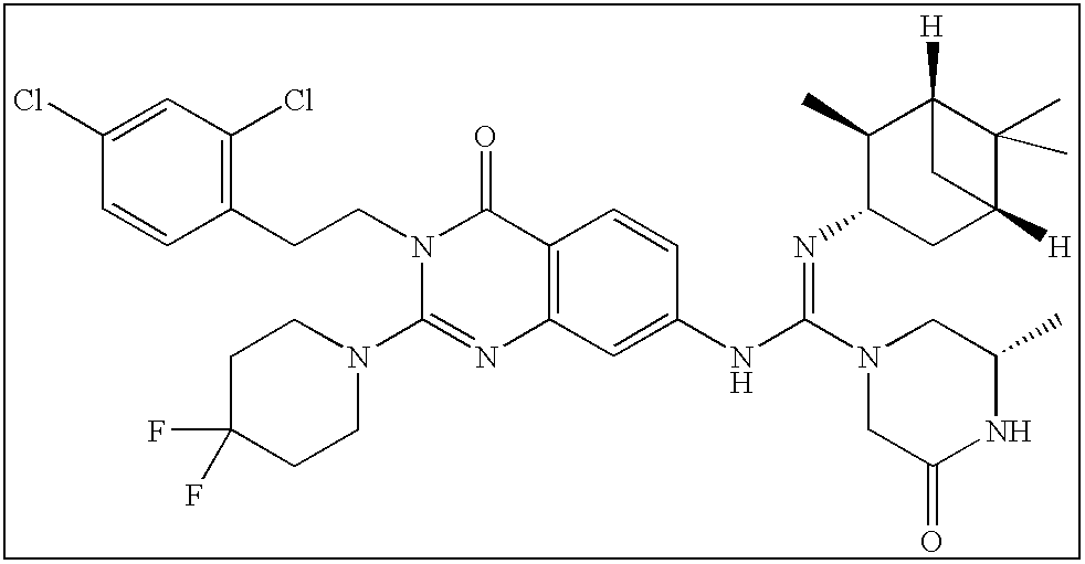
C1(Cl)=CC(Cl)=C(CCN2C(N3CCC(F)(F)CC3)=NC3=C(C2=O)C=CC(NC(=NC2CC4([H])C(C)(C)C([H])(C2C)C4)N2CC(=O)NC(C)C2)=C3)C=C1
